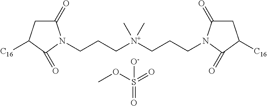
C1(=O)CC([C16])C(=O)N1CCC[N+](CCCN1C(=O)CC([C16])C1=O)(C)C.[O-]S(=O)(=O)OC
